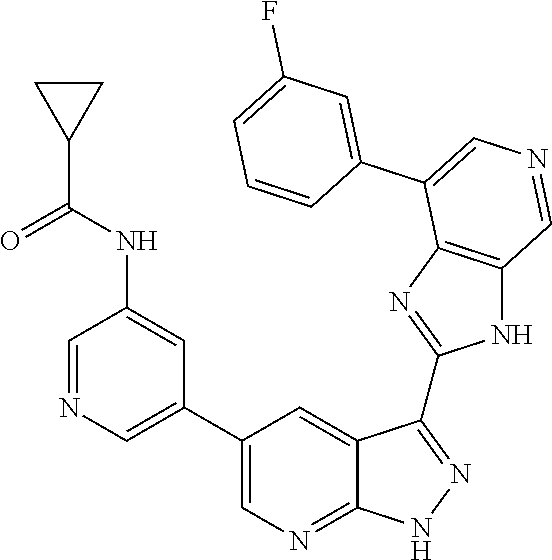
C1=NC=C(C2=CN=C3C(=C2)C(C2=NC4=C(N2)C=NC=C4C2=CC(F)=CC=C2)=NN3)C=C1NC(C1CC1)=O
